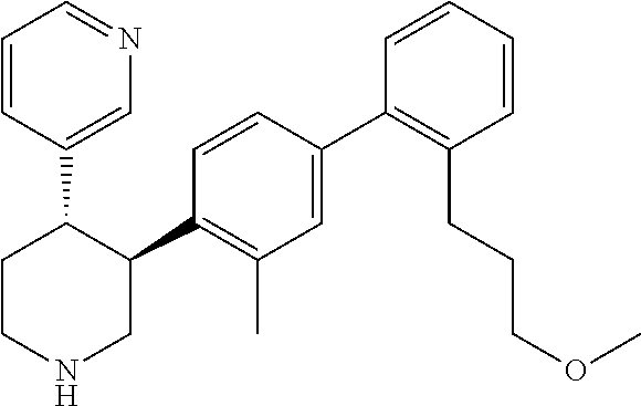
C1(C2=C(C)C=C(C3=C(CCCOC)C=CC=C3)C=C2)C(C2=CN=CC=C2)CCNC1
